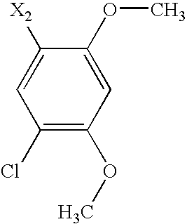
C1=C([X2])C(OC)=CC(OC)=C1Cl
